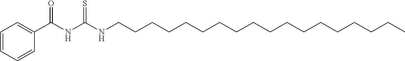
C1=CC=CC(C(NC(NCCCCCCCCCCCCCCCCCC)=S)=O)=C1
